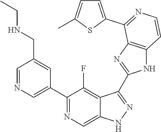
C1=NC=C(C2=NC=C3C(=C2F)C(C2=NC4=C(N2)C=CN=C4C2=CC=C(C)S2)=NN3)C=C1CNCC
